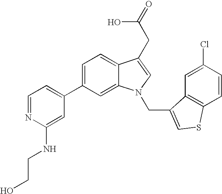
C1(C2=CC=NC(NCCO)=C2)=CC=C2C(=C1)N(CC1=CSC3=C1C=C(Cl)C=C3)C=C2CC(=O)O
